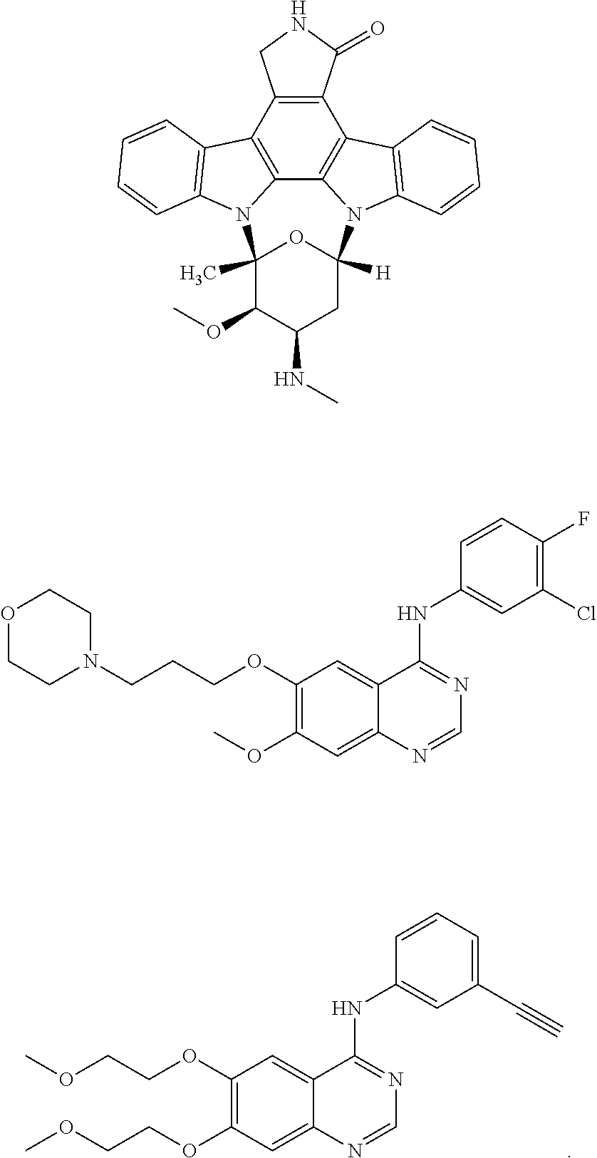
COCCOC1=C(OCCOC)C=C2C(=C1)C(NC1=CC(C#C)=CC=C1)=NC=N2.C12=C(C3=C4C5=C1C1=C(N5C5([H])CC(NC)C(OC)C(C)(N4C4=C3C=CC=C4)O5)C=CC=C1)CNC2=O.O1CCN(CCCOC2=C(OC)C=C3C(=C2)C(NC2=CC(Cl)=C(F)C=C2)=NC=N3)CC1
